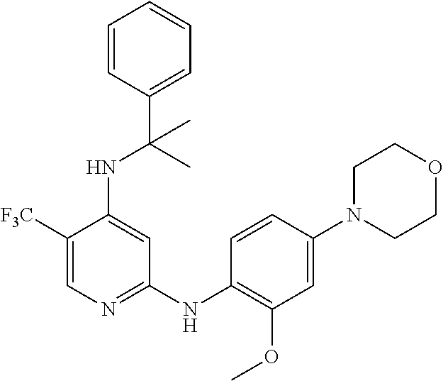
C1([F3C])=CN=C(NC2=C(OC)C=C(N3CCOCC3)C=C2)C=C1NC(C1=CC=CC=C1)(C)C
